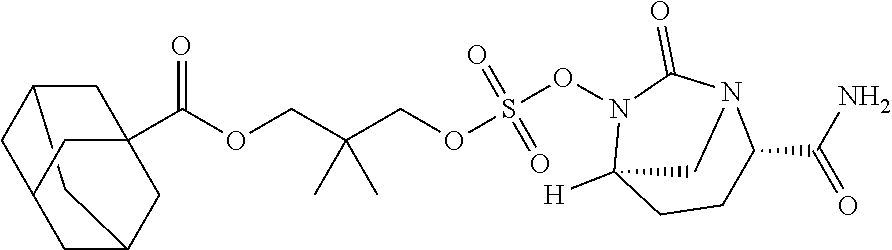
C12CC3CC(CC(C(OCC(COS(ON4C5([H])CCC(C(=O)N)N(C4=O)C5)(=O)=O)(C)C)=O)(C3)C1)C2
